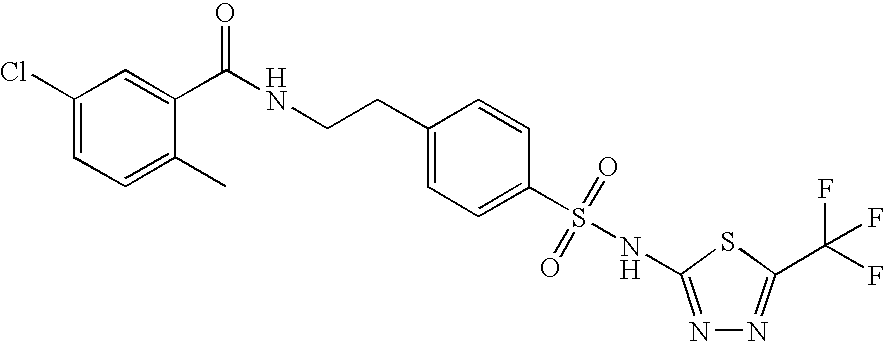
C1(Cl)=CC=C(C)C(C(NCCC2=CC=C(S(NC3=NN=C(C(F)(F)F)S3)(=O)=O)C=C2)=O)=C1
